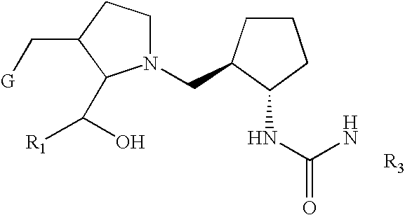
N1(CC2CCCC2NC(=O)N)CCC(C[G])C1C([R1])O.[R3]
